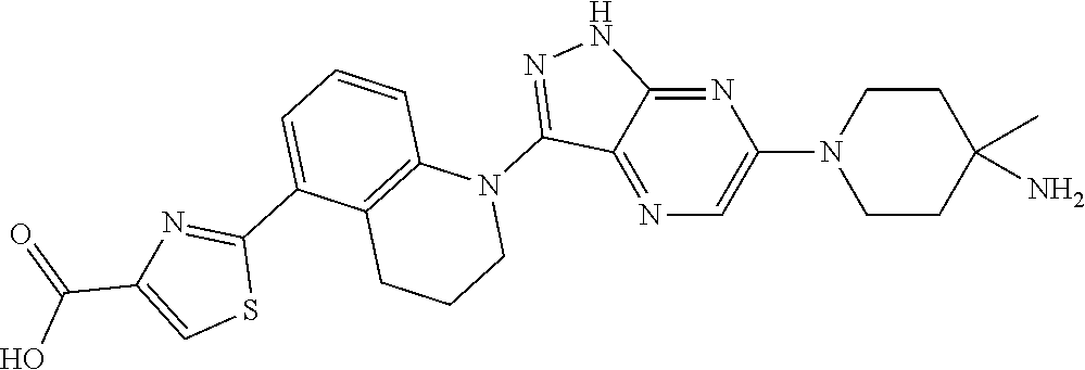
N1(C2=NNC3=NC(N4CCC(N)(C)CC4)=CN=C23)C2=C(CCC1)C(C1=NC(C(O)=O)=CS1)=CC=C2
